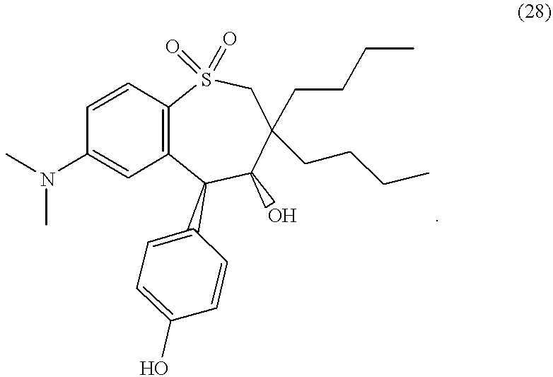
C1=CC2=C(C=C1N(C)C)C(C1=CC=C(O)C=C1)C(O)C(CCCC)(CCCC)CS2(=O)=O
